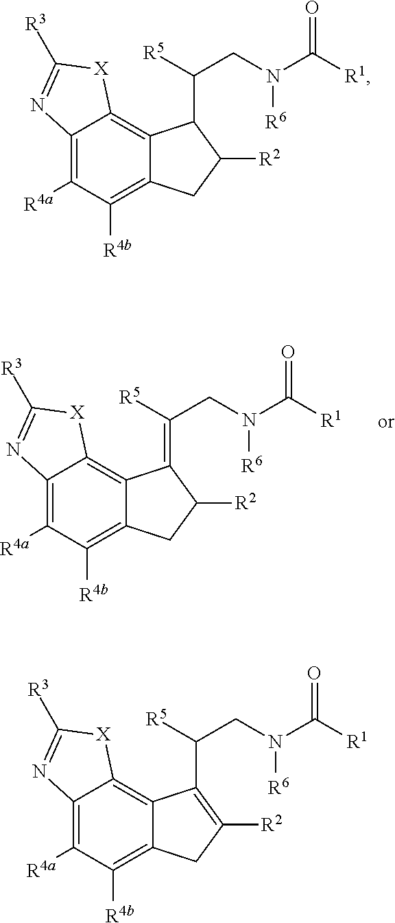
C12=C([R4a])C([R4b])=C3C(=C1[X]C([R3])=N2)C(=C([R5])CN(C([R1])=O)[R6])C([R2])C3.C12=C([R4a])C([R4b])=C3C(=C1[X]C([R3])=N2)C(C([R5])CN(C([R1])=O)[R6])C([R2])C3.C12=C([R4a])C([R4b])=C3C(=C1[X]C([R3])=N2)C(C([R5])CN(C([R1])=O)[R6])=C([R2])C3
